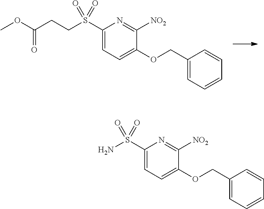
C1(COC2=CC=C(S(CCC(OC)=O)(=O)=O)N=C2[NO2])=CC=CC=C1.C1(COC2=CC=C(S(N)(=O)=O)N=C2[NO2])=CC=CC=C1
